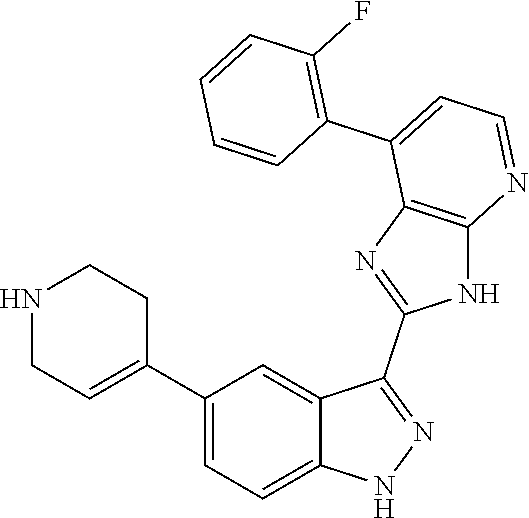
C1(C2=CC=C3C(=C2)C(C2=NC4=C(N2)N=CC=C4C2=C(F)C=CC=C2)=NN3)=CCNCC1
